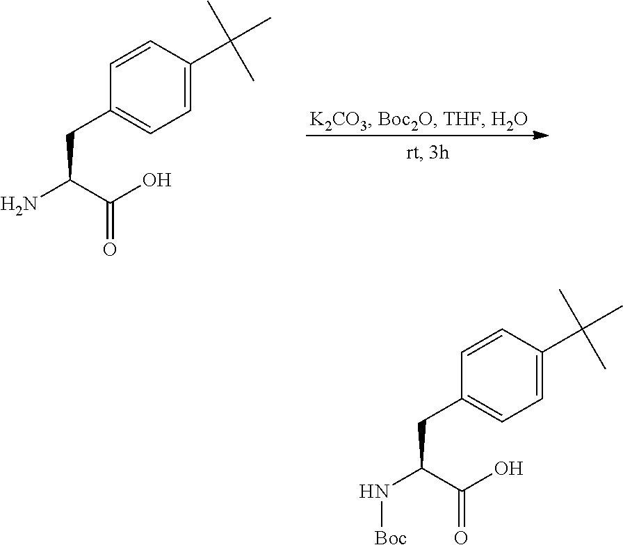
C1=CC(C(C)(C)C)=CC=C1CC(N[Boc])C(O)=O.C1=CC(C(C)(C)C)=CC=C1CC(N)C(O)=O
